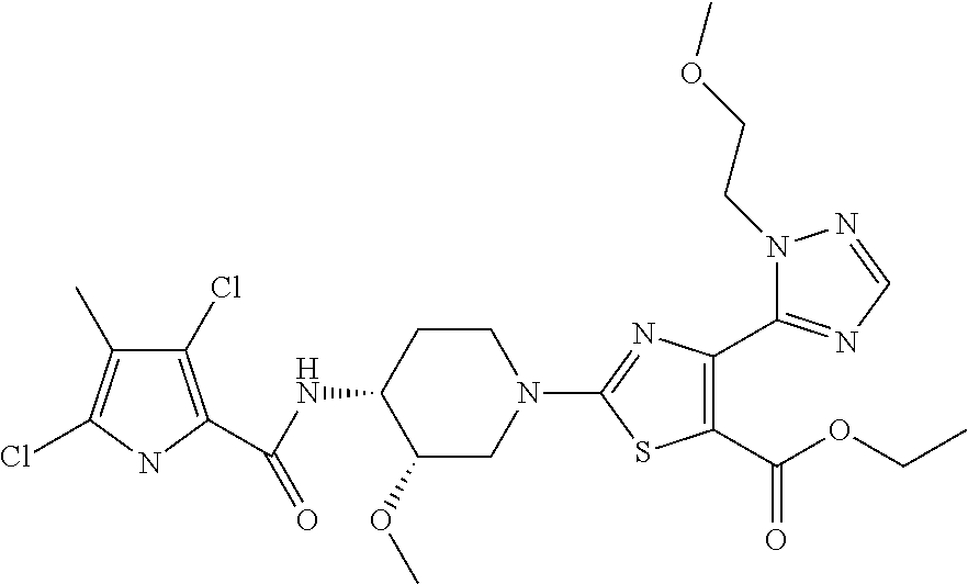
N1(CCOC)N=CN=C1C1=C(C(OCC)=O)SC(N2CCC(NC(=O)C3=C(Cl)C(C)=C(Cl)N3)C(OC)C2)=N1
